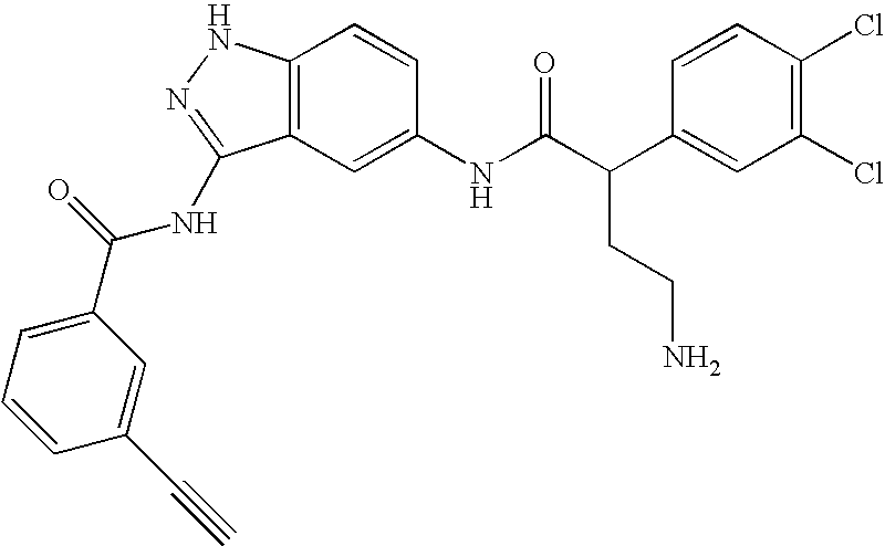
C12=C(C=C(NC(C(C3=CC(Cl)=C(Cl)C=C3)CCN)=O)C=C1)C(NC(C1=CC=CC(C#C)=C1)=O)=NN2
